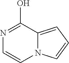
N1=C(O)C2=CC=CN2C=C1
